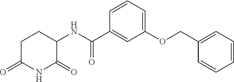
C1C(=O)NC(=O)C(NC(C2=CC(OCC3=CC=CC=C3)=CC=C2)=O)C1
